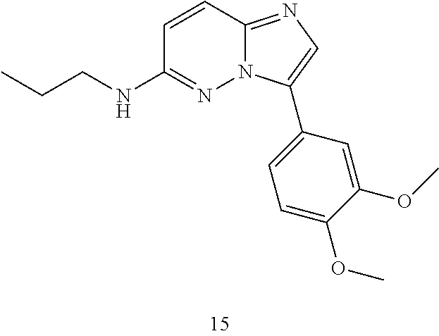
C(NC1=NN2C(=NC=C2C2=CC=C(OC)C(OC)=C2)C=C1)CC
